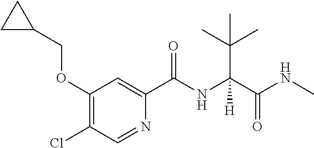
C1(OCC2CC2)=C(Cl)C=NC(C(=O)NC(C(C)(C)C)(C(NC)=O)[H])=C1
